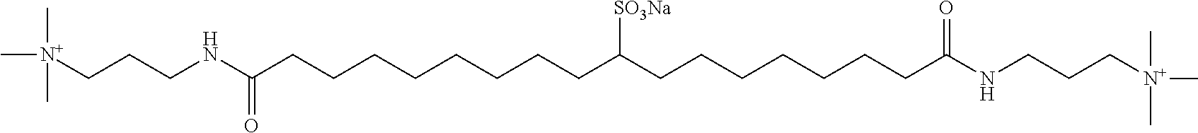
[N+](CCCNC(CCCCCCCCC(CCCCCCCC(NCCC[N+](C)(C)C)=O)[SO3Na])=O)(C)(C)C
